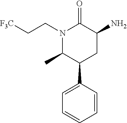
C1=C(C2C(C)N(CC[F3C])C(=O)C(N)C2)C=CC=C1
